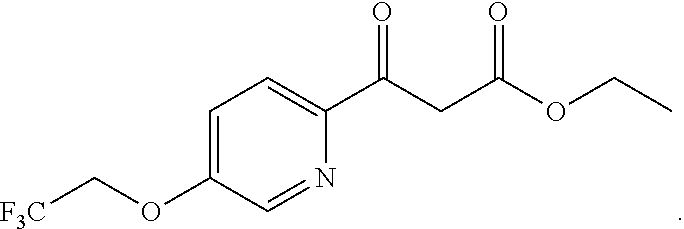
C1=C(OC[F3C])C=NC(C(CC(OCC)=O)=O)=C1
